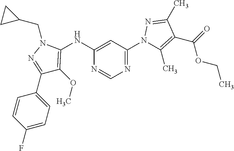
C1(C2=CC=C(F)C=C2)=NN(CC2CC2)C(NC2=CC(N3C(C)=C(C(=O)OCC)C(C)=N3)=NC=N2)=C1OC
